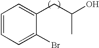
C1=CC=C(Br)C(CC(O)C)=C1
